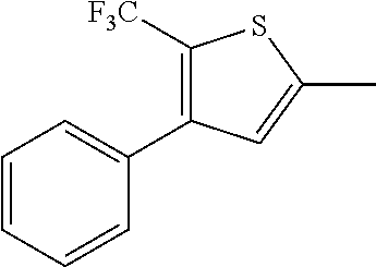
C1([F3C])=C(C2=CC=CC=C2)C=C(C)S1
